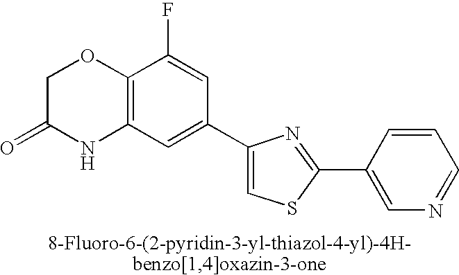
C1C(=O)NC2=C(O1)C(F)=CC(C1=CSC(C3=CN=CC=C3)=N1)=C2
